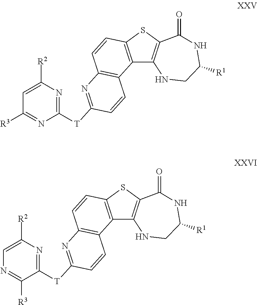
C1([T]C2=NC3=C(C4=C(SC5=C4NCC([R1])NC5=O)C=C3)C=C2)=NC([R2])=CC([R3])=N1.C1([T]C2=NC3=C(C4=C(SC5=C4NCC([R1])NC5=O)C=C3)C=C2)=NC([R2])=CN=C1[R3]
